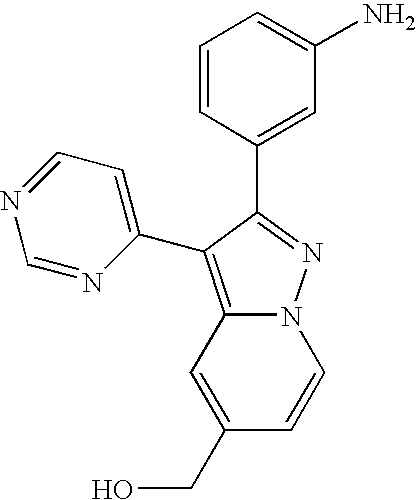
N12C(=C(C3=CC=NC=N3)C(C3=CC(N)=CC=C3)=N1)C=C(CO)C=C2
